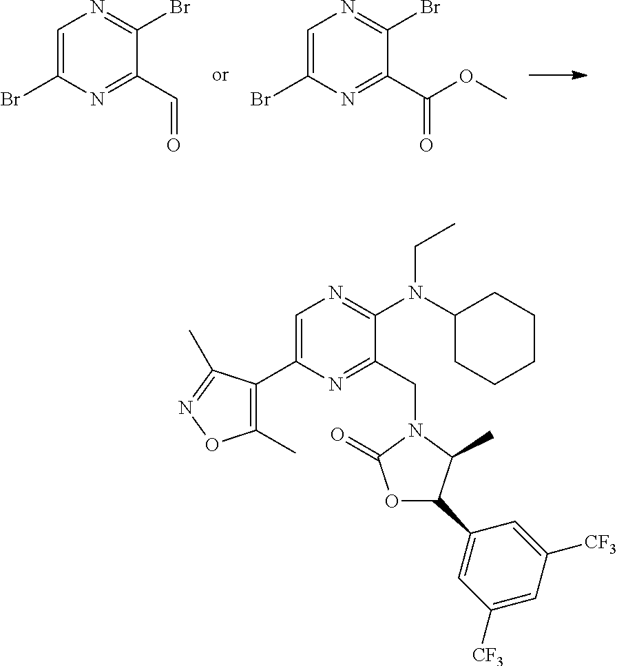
C1=C(Br)N=C(C=O)C(Br)=N1.C1=C(Br)N=C(C(=O)OC)C(Br)=N1.C1=C(C2=C(C)ON=C2C)N=C(CN2C(=O)OC(C3=CC([CF3])=CC([CF3])=C3)C2C)C(N(C2CCCCC2)CC)=N1
